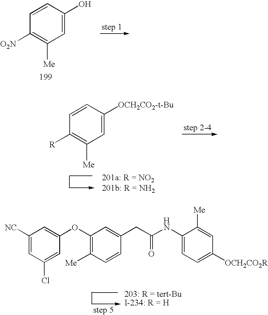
C1(O)=CC([Me])=C([O2N])C=C1.C1([OCH2CO2-t-Bu])=CC([Me])=C([R])C=C1.C1(OC2=CC([NC])=CC(Cl)=C2)=C([Me])C=CC(CC(NC2=CC=C([OCH2CO2R])C=C2[Me])=O)=C1
